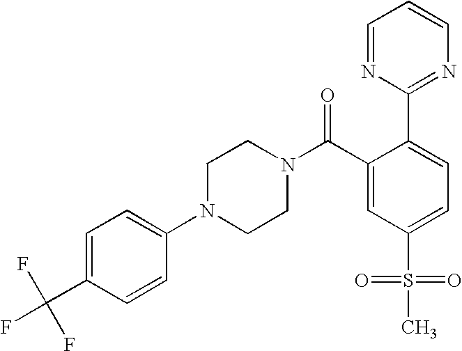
FC(C1=CC=C(N2CCN(C(C3=CC(S(=O)(=O)C)=CC=C3C3=NC=CC=N3)=O)CC2)C=C1)(F)F
